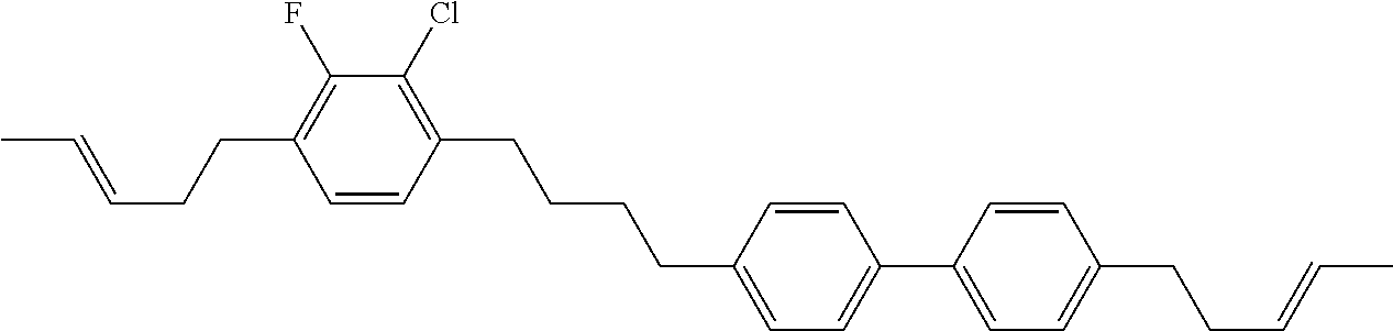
C1=CC(CCCCC2=CC=C(C3=CC=C(CCC=CC)C=C3)C=C2)=C(Cl)C(F)=C1CCC=CC
